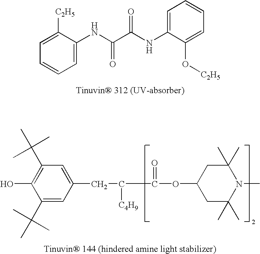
C1(C(C)(C)C)=C(O)C(C(C)(C)C)=CC(CC([C4H9])C(=O)OC2CC(C)(C)N(C)C(C)(C)C2)=C1.C1([C2H5])=CC=CC=C1NC(C(NC1=CC=CC=C1O[C2H5])=O)=O
